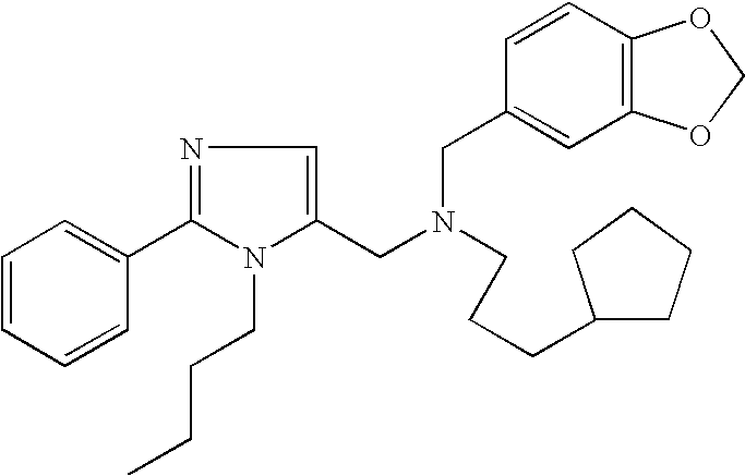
N1=C(C2=CC=CC=C2)N(CCCC)C(CN(CC2=CC3=C(C=C2)OCO3)CCCC2CCCC2)=C1
